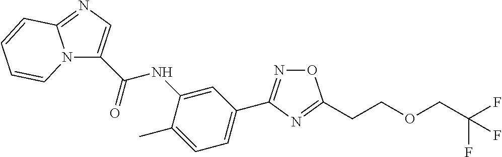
N12C(C(NC3=CC(C4=NOC(CCOCC(F)(F)F)=N4)=CC=C3C)=O)=CN=C1C=CC=C2
